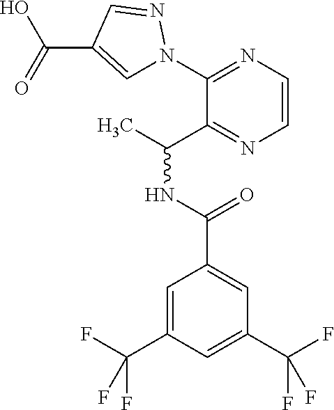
C1=C(C(O)=O)C=NN1C1=NC=CN=C1C(C)NC(=O)C1=CC(C(F)(F)F)=CC(C(F)(F)F)=C1
